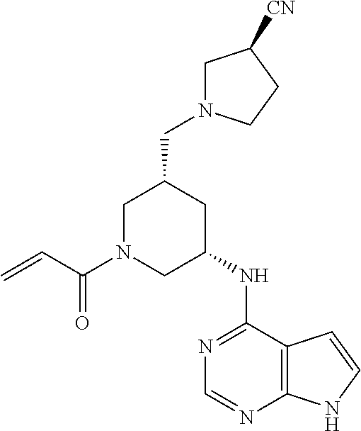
C1N(C(C=C)=O)CC(NC2=NC=NC3=C2C=CN3)CC1CN1CC([CN])CC1
